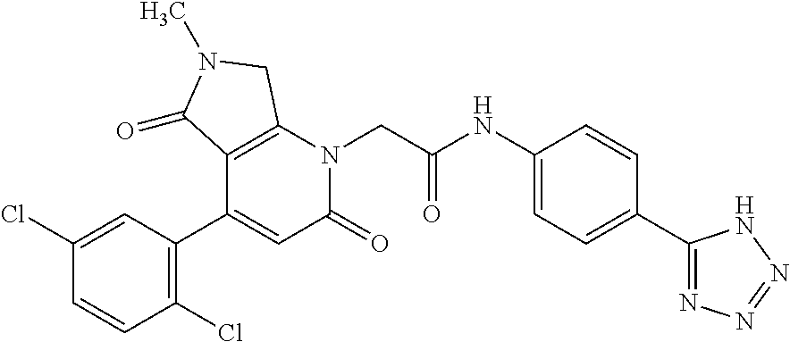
C12=C(N(CC(NC3=CC=C(C4=NN=NN4)C=C3)=O)C(=O)C=C1C1=C(Cl)C=CC(Cl)=C1)CN(C)C2=O
